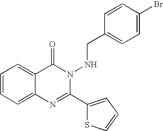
C1=CC=C2C(=C1)C(=O)N(NCC1=CC=C(Br)C=C1)C(C1=CC=CS1)=N2
